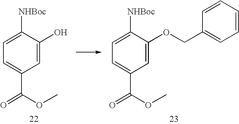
C1=C([NHBoc])C(O)=CC(C(=O)OC)=C1.C1=C([NHBoc])C(OCC2=CC=CC=C2)=CC(C(=O)OC)=C1
